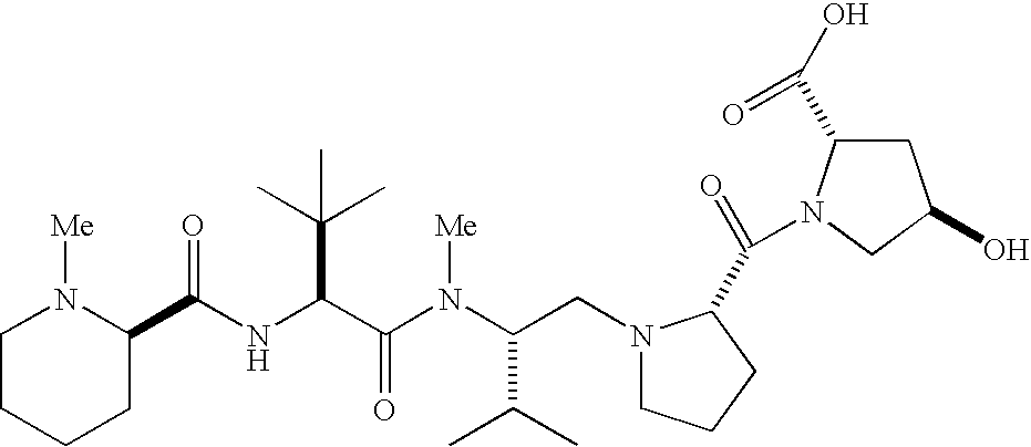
N(C(C(N(C(CN1CCCC1C(=O)N1C(C(O)=O)CC(O)C1)C(C)C)[Me])=O)C(C)(C)C)C(=O)C1N([Me])CCCC1
